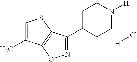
N1=C(C2CCN([H])CC2)C2=C(O1)C(C)=CS2.[H]Cl
